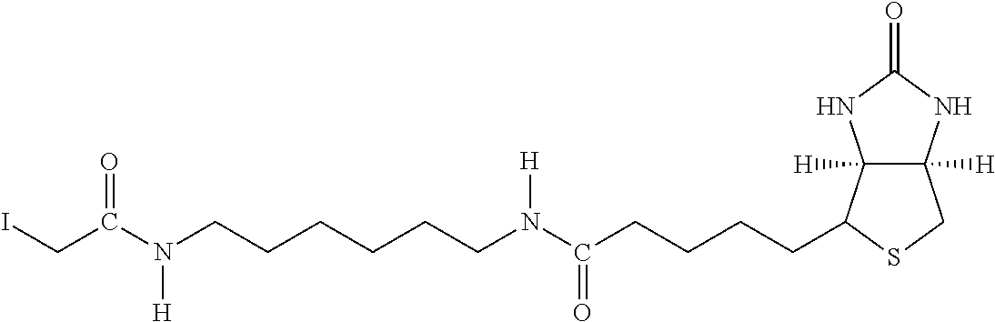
N(C(CCCCC1C2([H])C([H])(CS1)NC(=O)N2)=O)(CCCCCCN(C(CI)=O)[H])[H]
